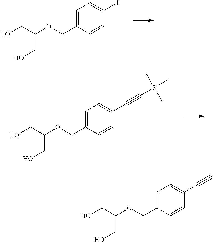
C1=C(COC(CO)CO)C=CC(I)=C1.C1=C(COC(CO)CO)C=CC(C#C[Si](C)(C)C)=C1.C1=C(COC(CO)CO)C=CC(C#C)=C1
